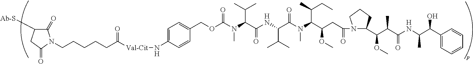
C1(=O)C([Ab-S])CC(=O)N1CCCCCC([Val-Cit]NC1=CC=C(COC(N(C(C(NC(C(N(C(C(CC(=O)N2CCCC2C(C(C(NC(C)C(C2=CC=CC=C2)O)=O)C)OC)OC)C(C)CC)C)=O)C(C)C)=O)C(C)C)C)=O)C=C1)=O
